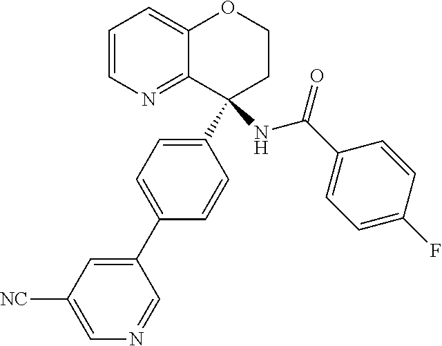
C1=CN=C2C(=C1)OCCC2(C1=CC=C(C2=CC([NC])=CN=C2)C=C1)NC(C1=CC=C(F)C=C1)=O
